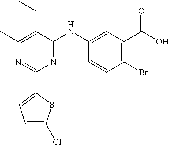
C1(C2=CC=C(Cl)S2)=NC(C)=C(CC)C(NC2=CC(C(O)=O)=C(Br)C=C2)=N1
